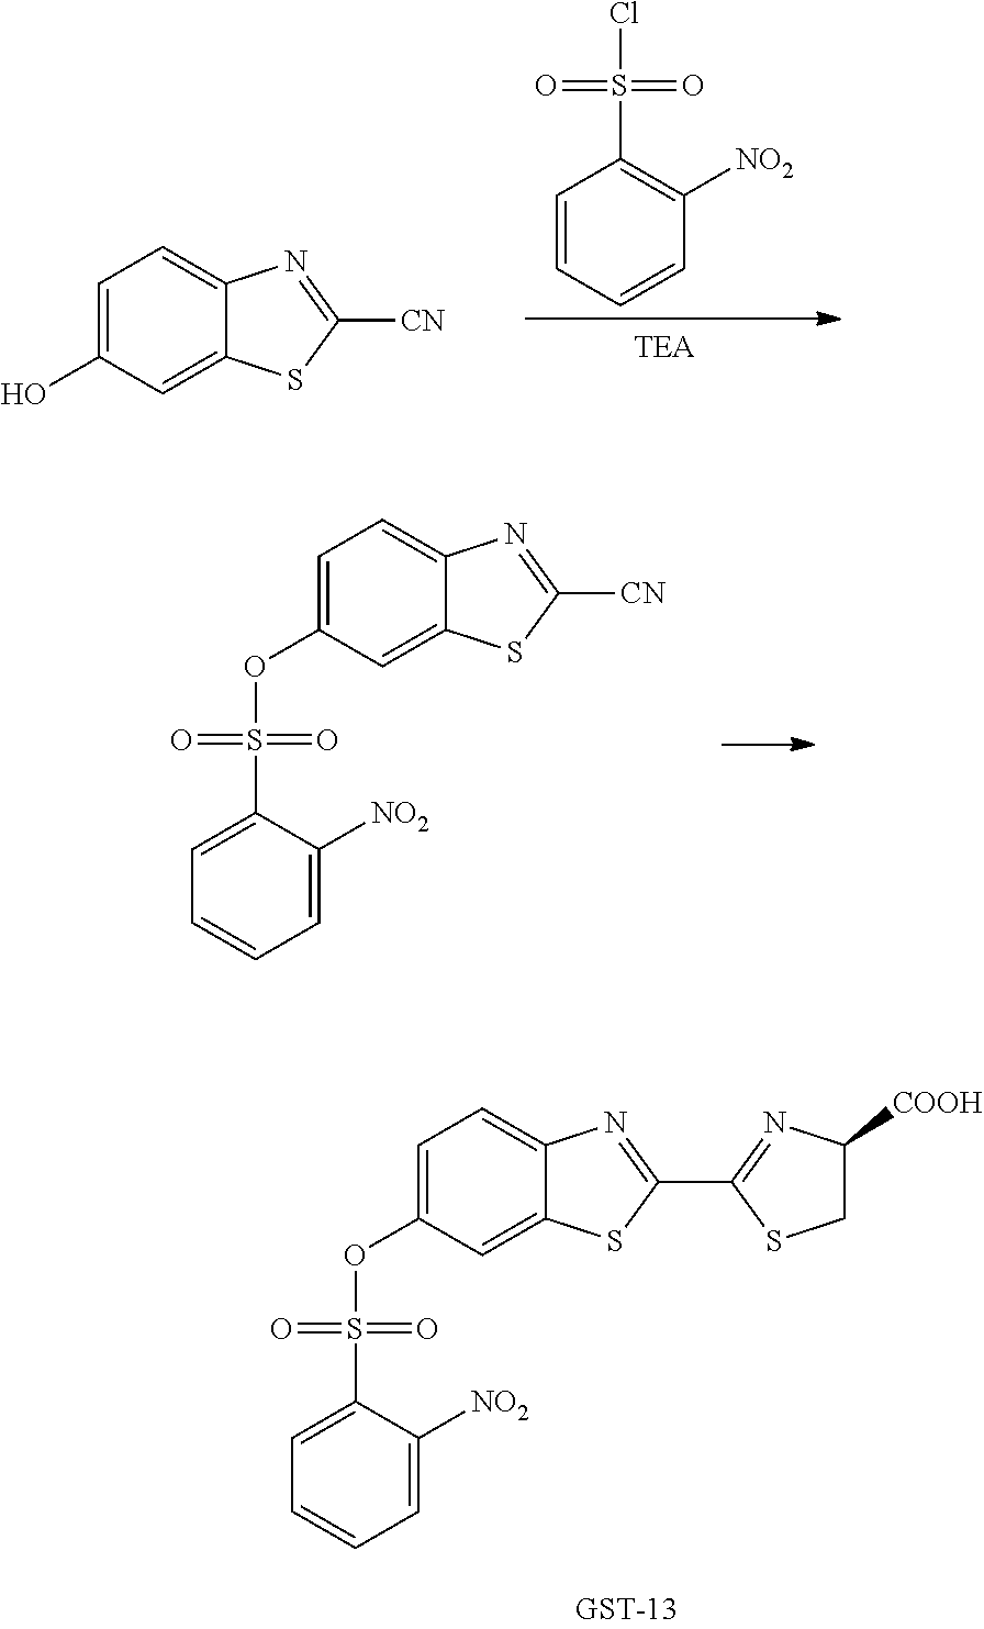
C1=C(O)C=C2C(=C1)N=C([CN])S2.C1=CC=CC([NO2])=C1S(Cl)(=O)=O.C1=C(OS(C2=CC=CC=C2[NO2])(=O)=O)C=C2C(=C1)N=C([CN])S2.C1=C(OS(C2=CC=CC=C2[NO2])(=O)=O)C=C2C(=C1)N=C(C1=NC([COOH])CS1)S2
